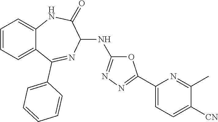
C1(NC2=NN=C(C3=CC=C([CN])C(C)=N3)O2)C(=O)NC2=CC=CC=C2C(C2=CC=CC=C2)=N1
